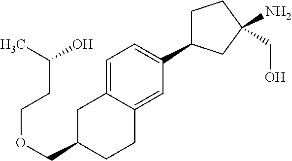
C(OCC1CC2=CC=C(C3CCC(N)(CO)C3)C=C2CC1)CC(C)O
